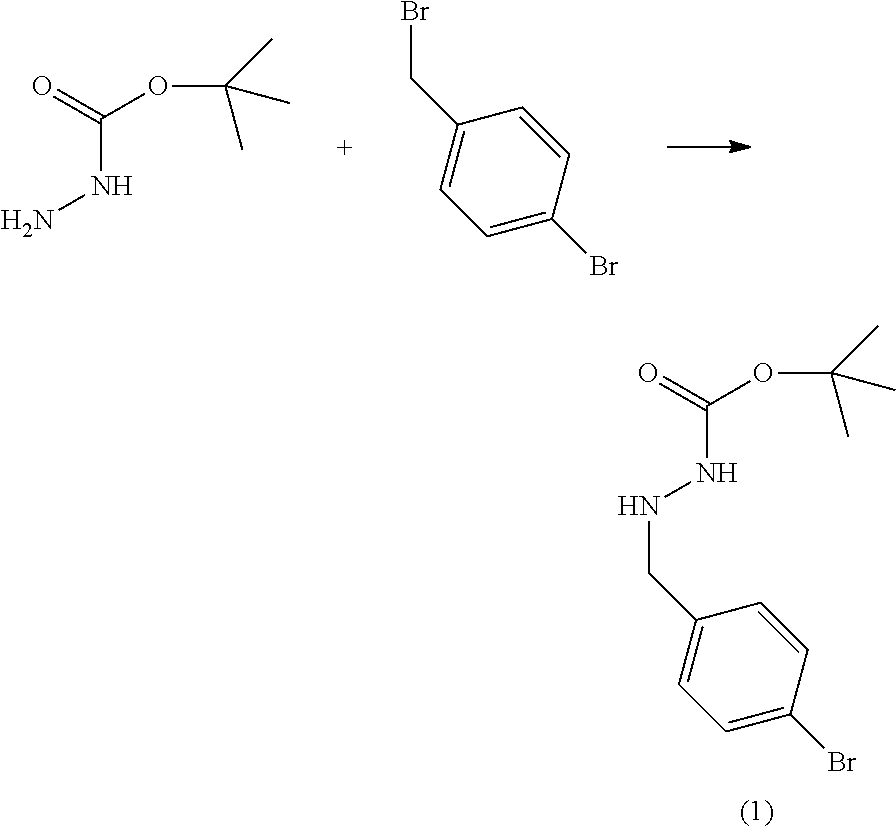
C(NN)(OC(C)(C)C)=O.C1=C(Br)C=CC(CBr)=C1.C1=C(Br)C=CC(CNNC(=O)OC(C)(C)C)=C1
